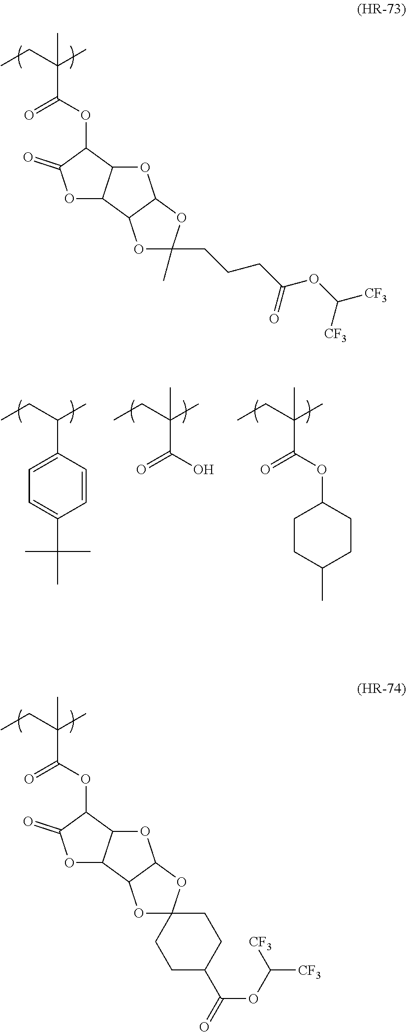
CCC(C)(C)C(=O)OC1C2C(OC1=O)C1C(O2)OC(CCCC(OC([CF3])[CF3])=O)(C)O1.CCC(C)C1=CC=C(C(C)(C)C)C=C1.CCC(C)(C)C(=O)O.CCC(C)(C)C(=O)OC1CCC(C)CC1.CCC(C)(C)C(=O)OC1C2C(OC1=O)C1C(O2)OC2(O1)CCC(C(OC([CF3])[CF3])=O)CC2
